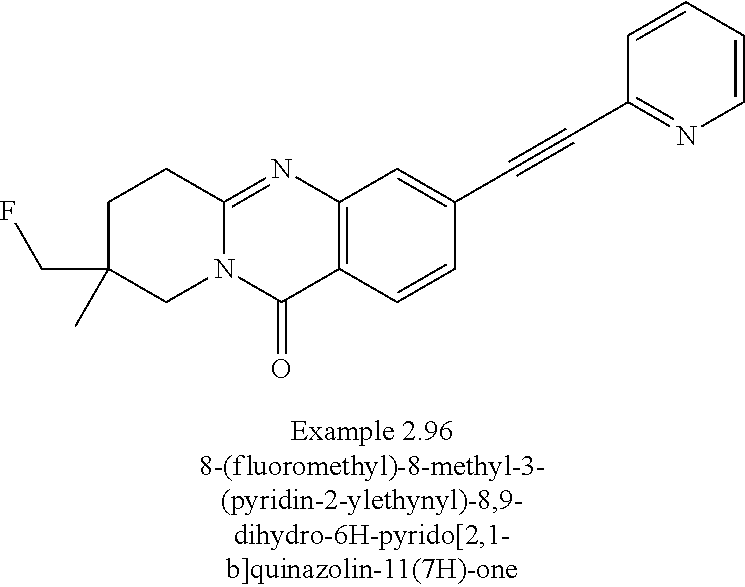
C1C(CF)(C)CN2C(=NC3=C(C2=O)C=CC(C#CC2=NC=CC=C2)=C3)C1
